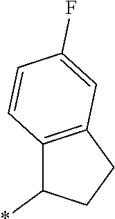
C12=C(CCC1*)C=C(F)C=C2
